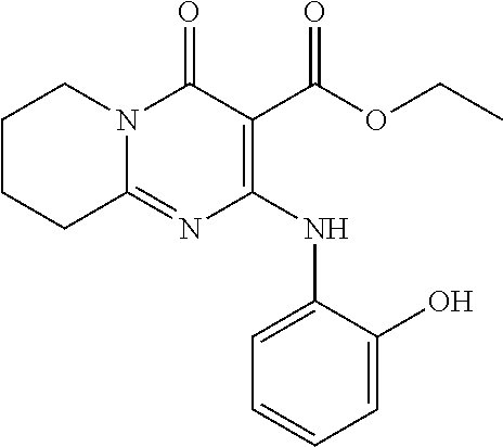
C1CCC2=NC(NC3=CC=CC=C3O)=C(C(OCC)=O)C(=O)N2C1
